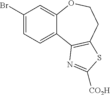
C1(Br)=CC=C2C(=C1)OCCC1=C2N=C([CO2H])S1
